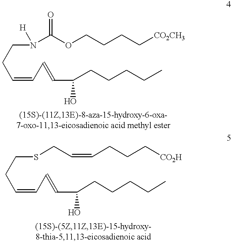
C(C=CC=CC(CCCCC)O)CN(C(OCCCC[CO2CH3])=O)[H].C(C=CC=CC(CCCCC)O)CSCC=CCCC[CO2H]
